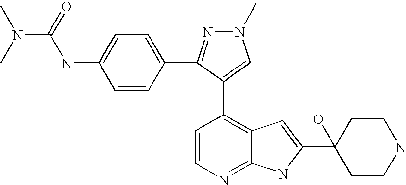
C1=CN=C2C(=C1C1=CN(C)N=C1C1=CC=C(NC(=O)N(C)C)C=C1)C=C(C1(O)CCNCC1)N2
